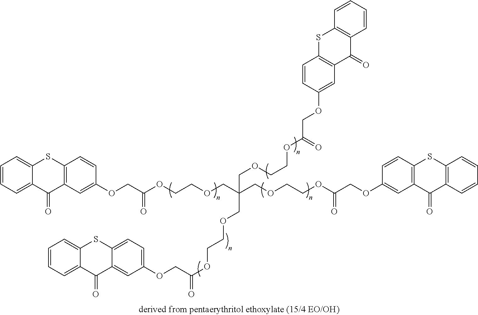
C1=CC=C2C(=C1)SC1=C(C=C(OCC(OCCOCC(COCCOC(COC3=CC4=C(C=C3)SC3=C(C=CC=C3)C4=O)=O)(COCCOC(=O)COC3=CC=C4C(=C3)C(=O)C3=CC=CC=C3S4)COCCOC(COC3=CC4=C(C=C3)SC3=C(C4=O)C=CC=C3)=O)=O)C=C1)C2=O
